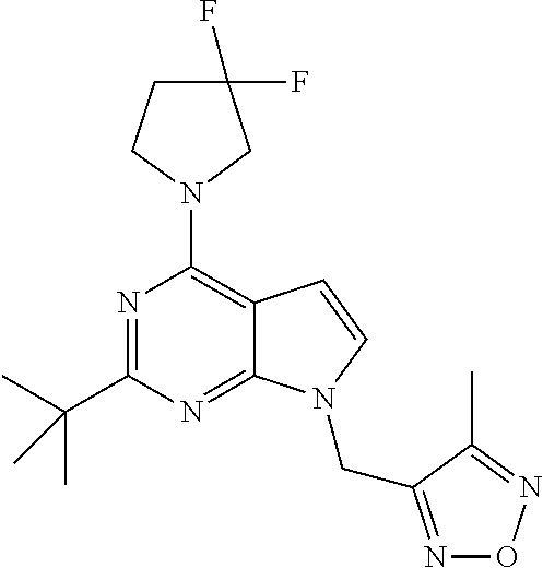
N1=C(C(C)(C)C)N=C2C(=C1N1CC(F)(F)CC1)C=CN2CC1=NON=C1C
